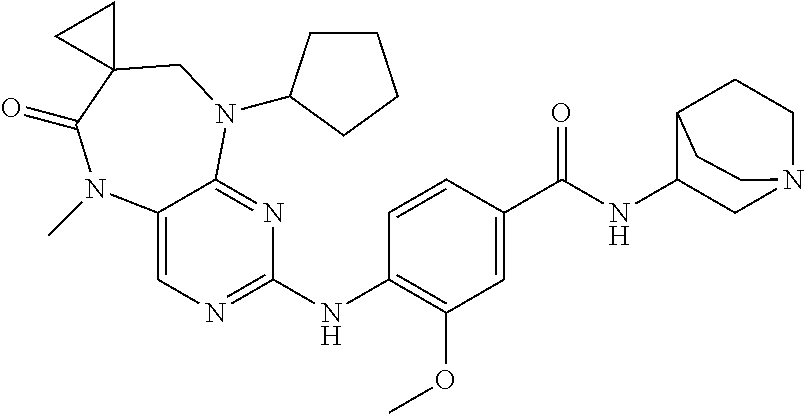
C1(NC2=C(OC)C=C(C(NC3CN4CCC3CC4)=O)C=C2)=NC=C2C(=N1)N(C1CCCC1)CC1(C(=O)N2C)CC1
